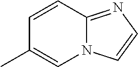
N12C(=NC=C1)C=CC(C)=C2
